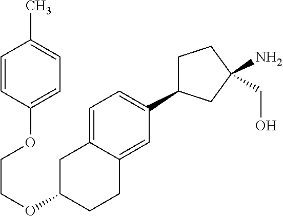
C1=C2C(=CC(C3CCC(N)(CO)C3)=C1)CCC(OCCOC1=CC=C(C)C=C1)C2
